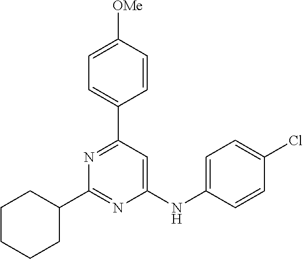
C1(NC2=CC=C(Cl)C=C2)=CC(C2=CC=C([OMe])C=C2)=NC(C2CCCCC2)=N1
